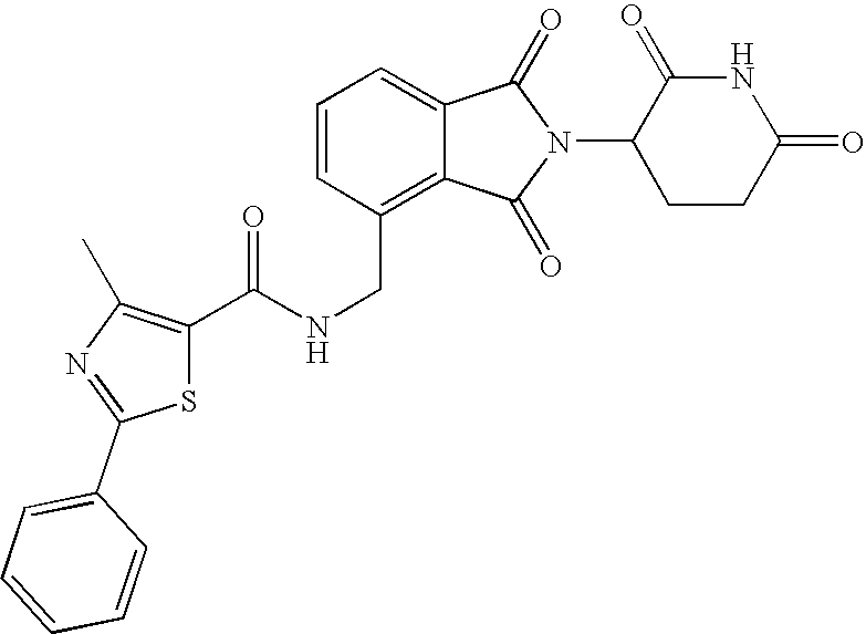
C1=CC(CNC(=O)C2=C(C)N=C(C3=CC=CC=C3)S2)=C2C(=C1)C(=O)N(C1CCC(=O)NC1=O)C2=O
